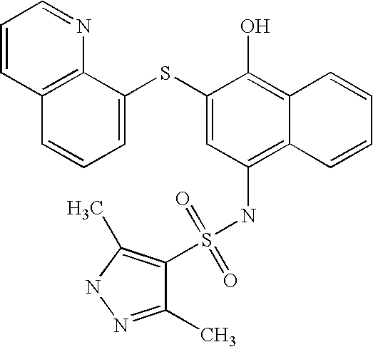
C1=CC2=C(N=C1)C(SC1=CC(NS(=O)(=O)C3=C(C)NN=C3C)=C3C(=C1O)C=CC=C3)=CC=C2
